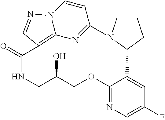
C1(=O)NCC(O)COC2=NC=C(F)C=C2C2CCCN2C2=NC3=C1C=NN3C=C2
